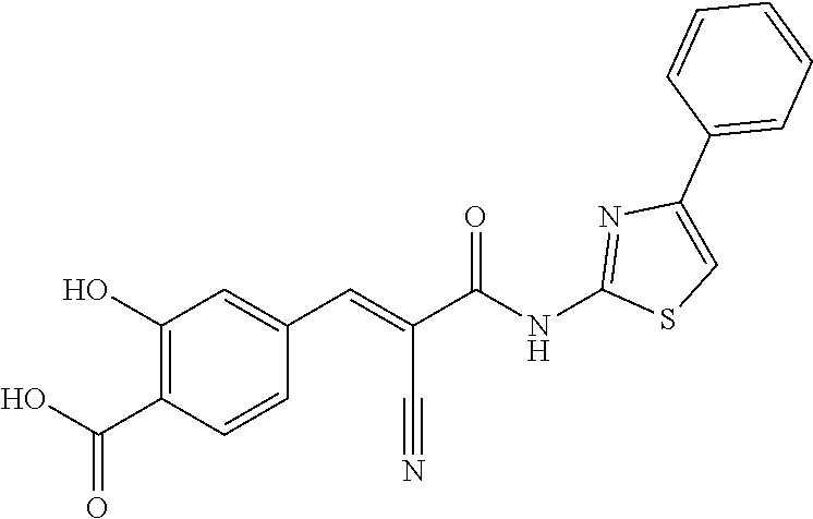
C1=CC(C2=CSC(NC(C(=CC3=CC(O)=C(C(O)=O)C=C3)C#N)=O)=N2)=CC=C1
